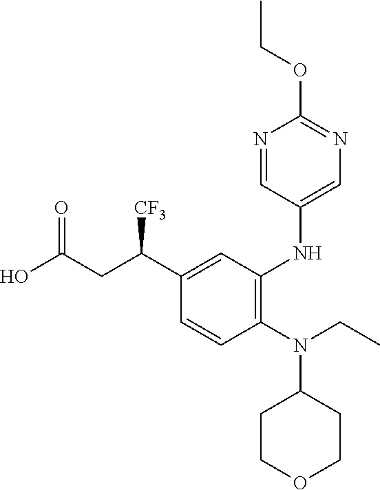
N(C1CCOCC1)(CC)C1=C(NC2=CN=C(OCC)N=C2)C=C(C(CC(O)=O)[CF3])C=C1
